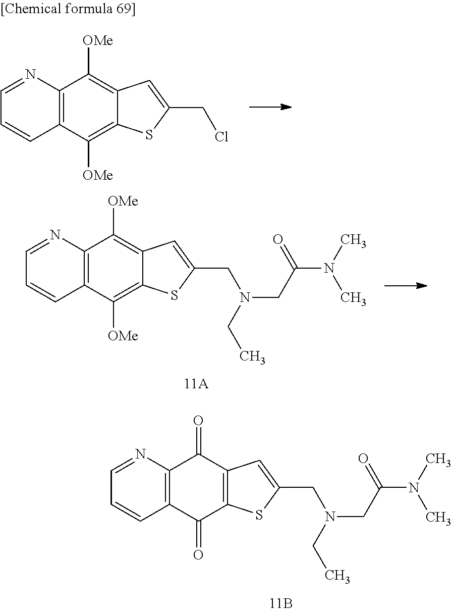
C1=NC2=C(C=C1)C([OMe])=C1C(=C2[OMe])C=C(CCl)S1.C1=NC2=C(C=C1)C(=O)C1=C(C2=O)C=C(CN(CC(N(C)C)=O)CC)S1.C1=NC2=C(C=C1)C([OMe])=C1C(=C2[OMe])C=C(CN(CC(N(C)C)=O)CC)S1
